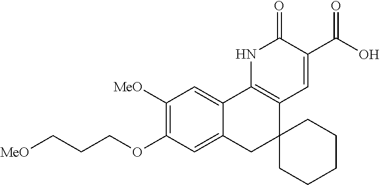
N1C2=C(C=C(C(O)=O)C1=O)C1(CC3=CC(OCCC[MeO])=C([MeO])C=C23)CCCCC1
